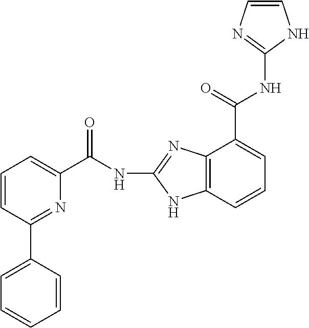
N(C(C1=CC=CC2=C1N=C(NC(=O)C1=CC=CC(C3=CC=CC=C3)=N1)N2)=O)C1=NC=CN1
